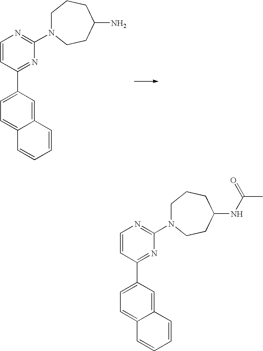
C12=CC(C3=NC(N4CCCC(N)CC4)=NC=C3)=CC=C1C=CC=C2.C12=CC(C3=NC(N4CCCC(NC(C)=O)CC4)=NC=C3)=CC=C1C=CC=C2
